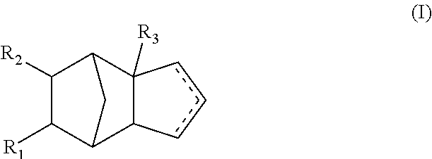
C1([R1])C2C3C([R3])(C(C1[R2])C2)ccc3
